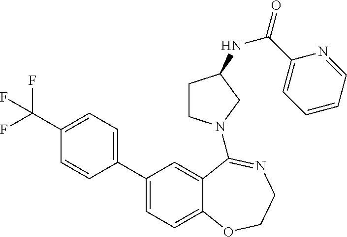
C1(C(F)(F)F)=CC=C(C2=CC=C3C(=C2)C(N2CCC(NC(C4=CC=CC=N4)=O)C2)=NCCO3)C=C1
